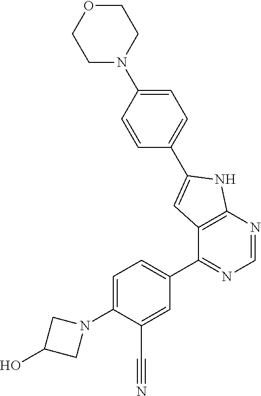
C1(N2CC(O)C2)=CC=C(C2=NC=NC3=C2C=C(C2=CC=C(N4CCOCC4)C=C2)N3)C=C1C#N
